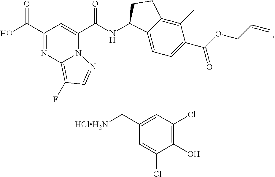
C(C1=NC2=C(F)C=NN2C(C(NC2C3=CC=C(C(OCC=C)=O)C(C)=C3CC2)=O)=C1)(=O)O.C1(C[HClH2N])=CC(Cl)=C(O)C(Cl)=C1
